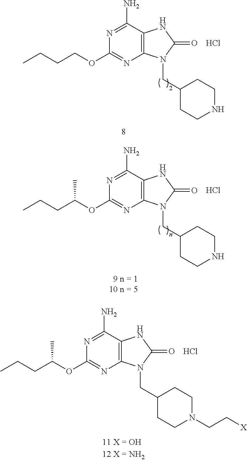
N1=C(N)C2=C(N=C1OC(CCC)C)N(CC1CCNCC1)C(=O)N2.Cl.N1=C(N)C2=C(N=C1OC(CCC)C)N(CC1CCN(CC[X])CC1)C(=O)N2.Cl.N1=C(N)C2=C(N=C1OCCCC)N(CC1CCNCC1)C(=O)N2.Cl
